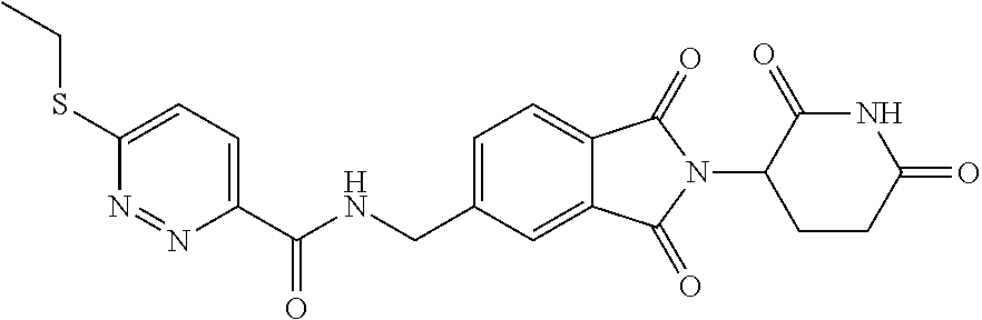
C1=C(SCC)N=NC(C(NCC2=CC=C3C(=C2)C(=O)N(C2CCC(=O)NC2=O)C3=O)=O)=C1
